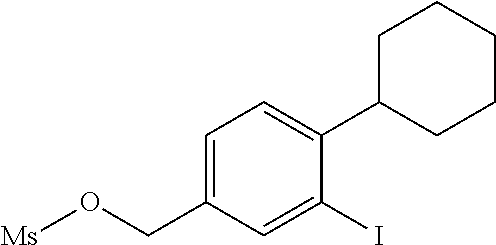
C1=C(CO[Ms])C=C(I)C(C2CCCCC2)=C1
